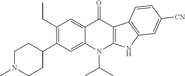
C1N(C)CCC(C2=C(CC)C=C3C(=C2)N(C(C)C)C2=C(C3=O)C3=C(N2)C=C([CN])C=C3)C1
